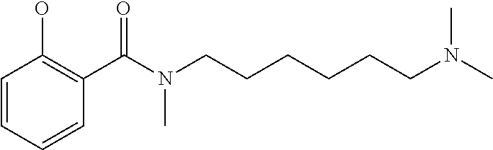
C1(C(N(CCCCCCN(C)C)C)=O)=C(O)C=CC=C1
